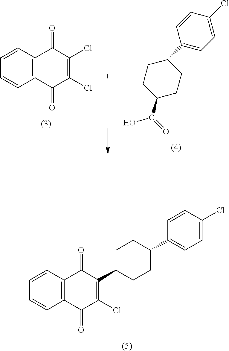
C1C(C(=O)O)CCC(C2=CC=C(Cl)C=C2)C1.C1=CC2=C(C=C1)C(=O)C(Cl)=C(Cl)C2=O.C1=CC2=C(C=C1)C(=O)C(C1CCC(C3=CC=C(Cl)C=C3)CC1)=C(Cl)C2=O
